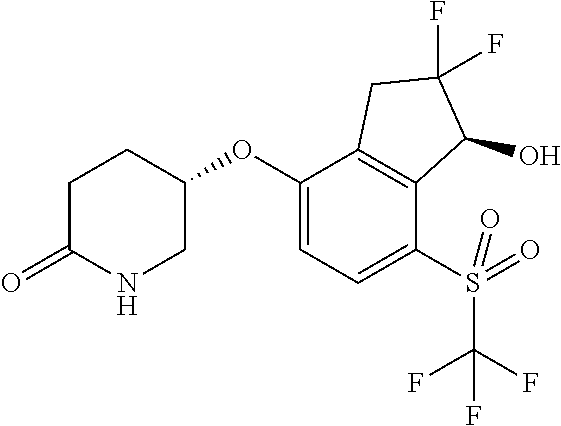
C1(OC2=CC=C(S(C(F)(F)F)(=O)=O)C3=C2CC(F)(F)C3O)CCC(=O)NC1
